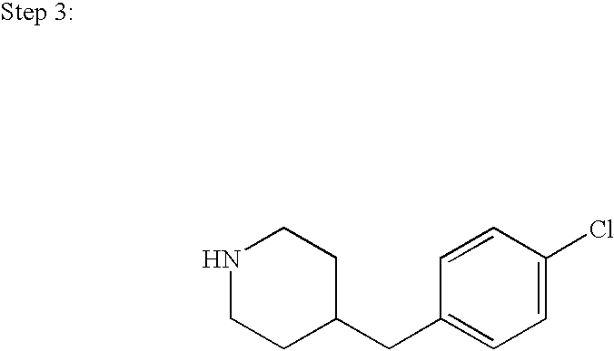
N1CCC(CC2=CC=C(Cl)C=C2)CC1
